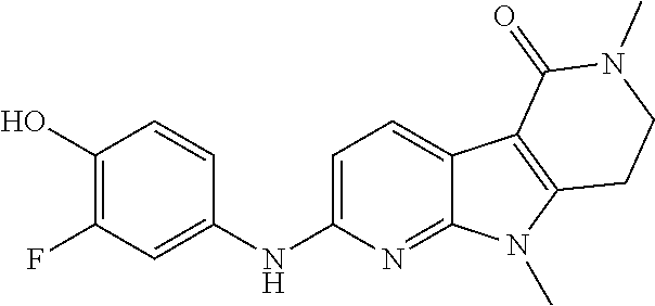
C1(O)=C(F)C=C(NC2=CC=C3C(=N2)N(C)C2=C3C(=O)N(C)CC2)C=C1
